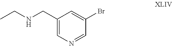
C(C1=CN=CC(Br)=C1)NCC
